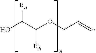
OC(C(OCC=C)[Rb])[Ra]
